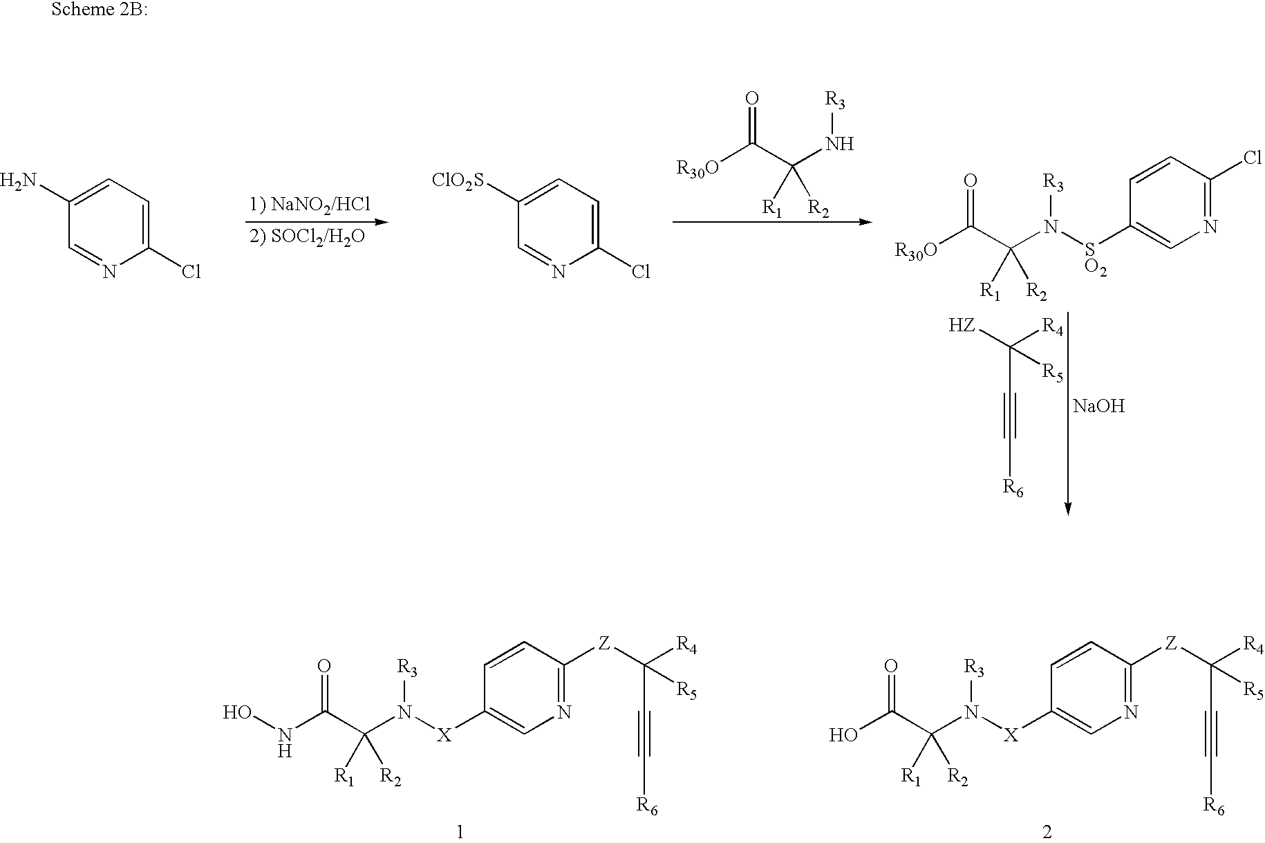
C1(N)=CC=C(Cl)N=C1.C1([ClO2S])=CC=C(Cl)N=C1.[R30O]C(C(N[R3])([R1])[R2])=O.[R30O]C(C(N([SO2]C1=CN=C(Cl)C=C1)[R3])([R1])[R2])=O.[NaOH].[HZ]C([R4])(C#C[R6])[R5].OC(C(N([X]C1=CN=C([Z]C([R5])(C#C[R6])[R4])C=C1)[R3])([R1])[R2])=O.N(C(C(N([X]C1=CN=C([Z]C([R5])(C#C[R6])[R4])C=C1)[R3])([R1])[R2])=O)O
